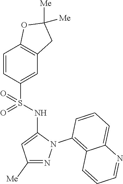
C1=CC(S(NC2=CC([Me])=NN2C2=C3C(=CC=C2)N=CC=C3)(=O)=O)=CC2=C1OC([Me])([Me])C2
